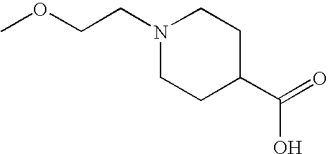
C(COC)N1CCC(C(=O)O)CC1
